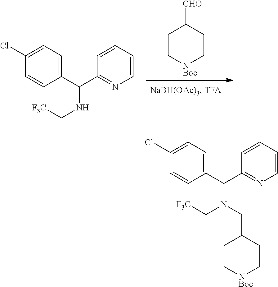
C1=CC(C(C2=NC=CC=C2)N(C[F3C])CC2CC[NBoc]CC2)=CC=C1Cl.C1=CC(C(C2=NC=CC=C2)NC[F3C])=CC=C1Cl.C1[NBoc]CCC([CHO])C1
